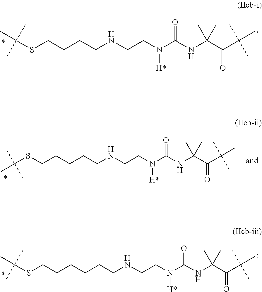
C(SCCCCNCCN(C(NC(C(C(C)(C)C)=O)(C)C)=O)[H*])(C)(C)C.C(CCCNCCN(C(NC(C(C(C)(C)C)=O)(C)C)=O)[H*])CSC(C)(C)C.C(CCCNCCN(C(NC(C(C(C)(C)C)=O)(C)C)=O)[H*])CCSC(C)(C)C
